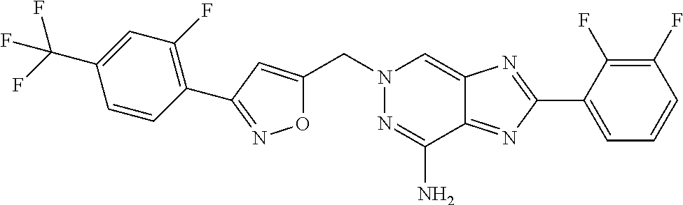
C(N1N=C(N)C2=NC(C3=CC=CC(F)=C3F)=NC2=C1)C1=CC(C2=C(F)C=C(C(F)(F)F)C=C2)=NO1
